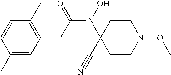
C1=CC(C)=CC(CC(=O)N(C2(C#N)CCN(OC)CC2)O)=C1C
